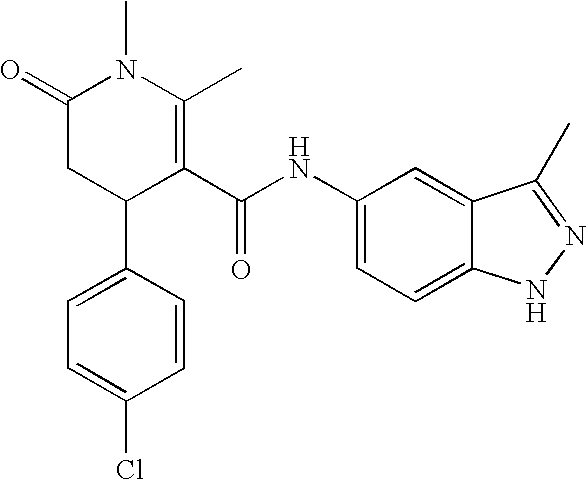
C1=C(C2C(C(NC3=CC=C4C(=C3)C(C)=NN4)=O)=C(C)N(C)C(=O)C2)C=CC(Cl)=C1
